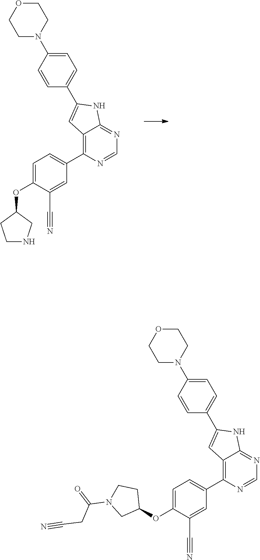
O(C1=CC=C(C2=C3C(=NC=N2)NC(C2=CC=C(N4CCOCC4)C=C2)=C3)C=C1C#N)C1CCNC1.O(C1=CC=C(C2=C3C(=NC=N2)NC(C2=CC=C(N4CCOCC4)C=C2)=C3)C=C1C#N)C1CCN(C(=O)CC#N)C1
